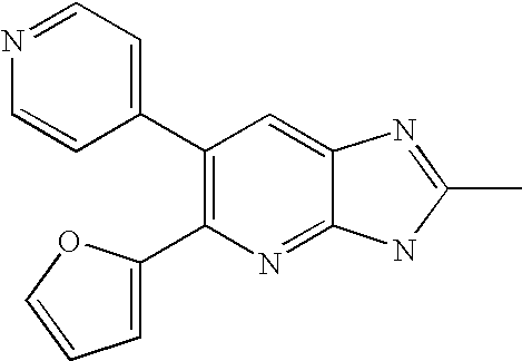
N1=CC=C(C2=C(C3=CC=CO3)N=C3C(=C2)N=C(C)N3)C=C1
